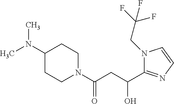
C1(N(C)C)CCN(C(CC(C2=NC=CN2CC(F)(F)F)O)=O)CC1
